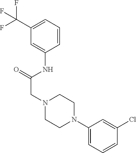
C1(C(F)(F)F)=CC=CC(NC(CN2CCN(C3=CC=CC(Cl)=C3)CC2)=O)=C1
